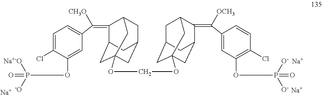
C1(=C(C2=CC=C(Cl)C(OP(=O)([Na+-O])[-O])=C2)[CH3O])C2CC3(OCOC45CC6CC(C(=C(C7=CC(OP(=O)([O-])[O-])=C(Cl)C=C7)[OCH3])C(C4)C6)C5)CC(CC1C3)C2.[Na].[Na].[Na]
